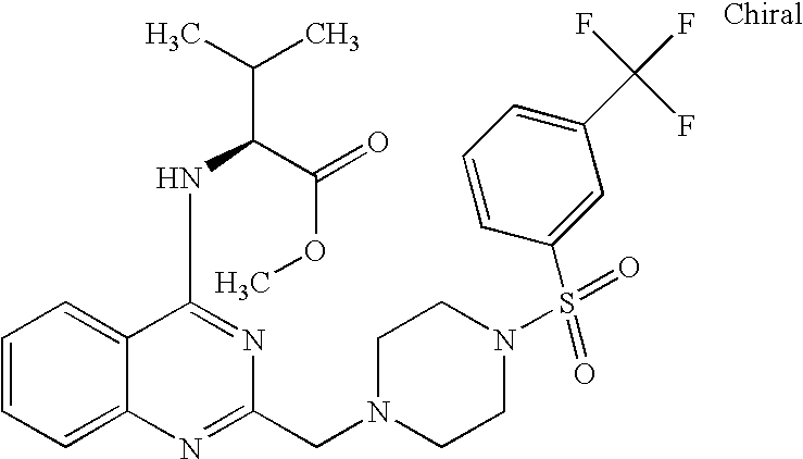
C1=CC=C2C(=C1)C(NC(C(OC)=O)C(C)C)=NC(CN1CCN(S(=O)(C3=CC(C(F)(F)F)=CC=C3)=O)CC1)=N2
